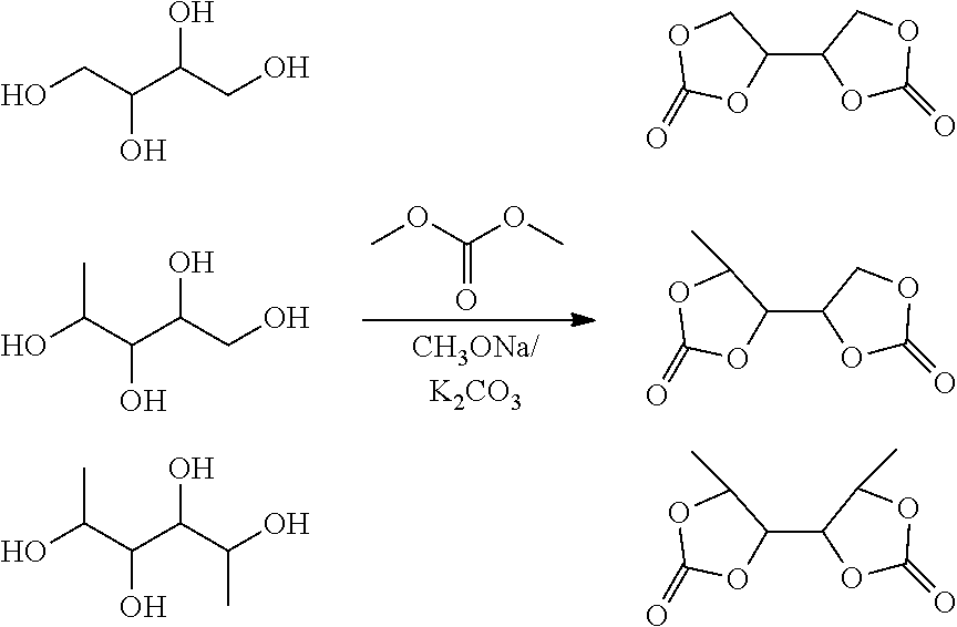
OCC(C(CO)O)O.C1(=O)OC(C2OC(=O)OC2)CO1.COC(OC)=O.OC(C(C(CO)O)O)C.C1(=O)OC(C2OC(=O)OC2)C(C)O1.OC(C(C(C(O)C)O)O)C.C1(=O)OC(C2OC(=O)OC2C)C(C)O1
